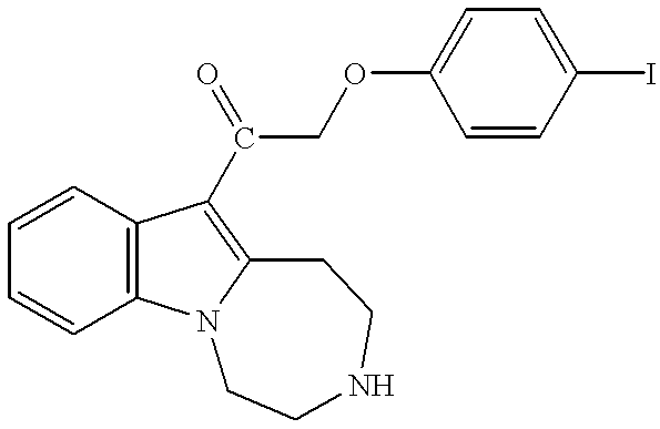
C1=CC=CC2=C1C(C(COC1=CC=C(I)C=C1)=O)=C1N2CCNCC1
